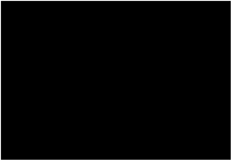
C1=CN=C(OC2=CC=C3C(=C2)OCO3)C(C(NCC2=CC=C(OC(C(O)(C)C)C)C=C2F)=O)=C1
